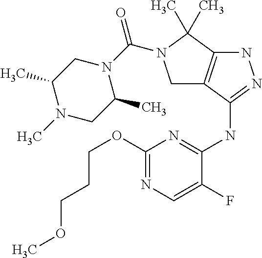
N(C1=NNC2=C1CN(C(N1CC(C)N(C)CC1C)=O)C2(C)C)C1=NC(OCCCOC)=NC=C1F
